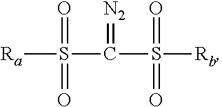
[Ra]S(=O)(=O)C(=[N2])S(=O)(=O)[Rb]
